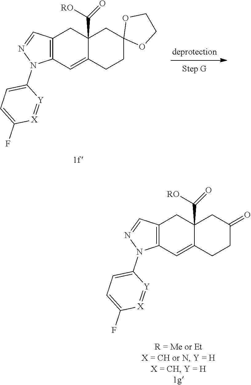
C12(C([RO])=O)C(=CC3=C(C1)C=NN3C1=CC=C(F)[X]=[Y]1)CCC1(C2)OCCO1.C12(C([RO])=O)C(=CC3=C(C1)C=NN3C1=CC=C(F)[X]=[Y]1)CCC(=O)C2
